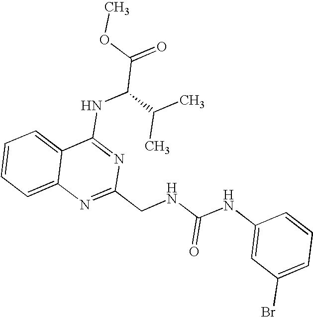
C12=CC=CC=C1N=C(CNC(NC1=CC(Br)=CC=C1)=O)N=C2NC(C(=O)OC)C(C)C
